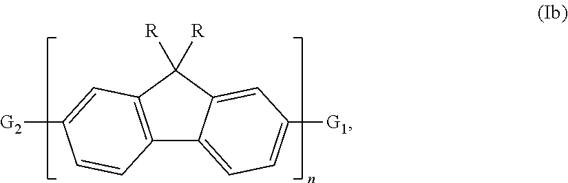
C12=C(C([R])([R])C3=CC([G1])=CC=C13)C=C([G2])C=C2
